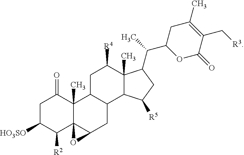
C1C([HO3SO])C([R2])C23C(C)(C1=O)C1C(CC2O3)C2C(C)(C([R4])C1)C(C(C1OC(=O)C(C[R3])=C(C)C1)C)CC2[R5]
